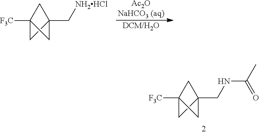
C12([F3C])CC(C[NH2HCl])(C1)C2.[DCM/H2O].[Ac2ONaHCO3 (aq)].C12([F3C])CC(CNC(C)=O)(C1)C2
